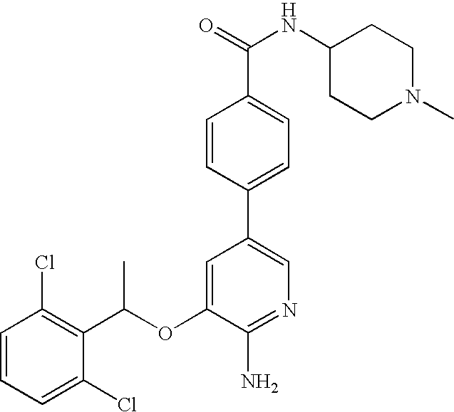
C1=CC(Cl)=C(C(OC2=CC(C3=CC=C(C(NC4CCN(C)CC4)=O)C=C3)=CN=C2N)C)C(Cl)=C1
